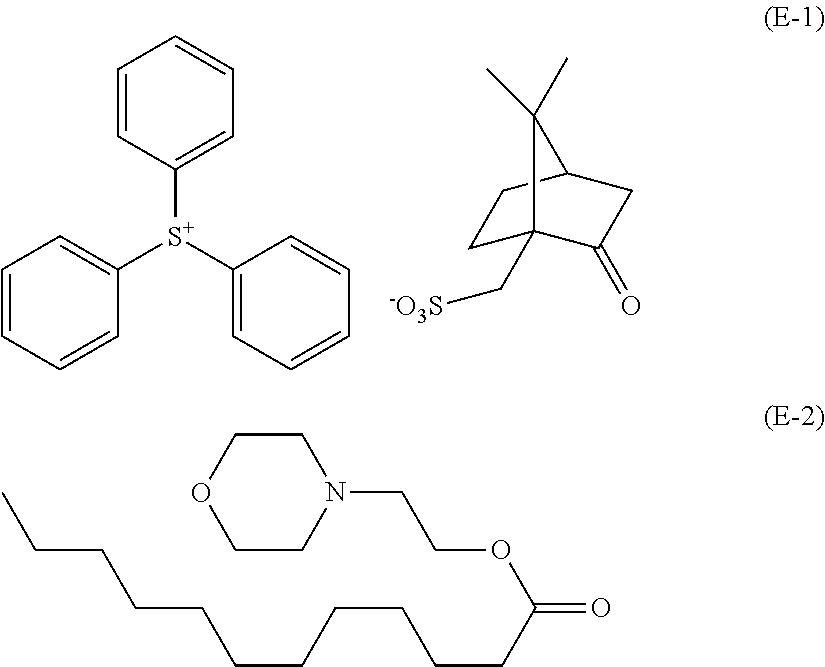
C1=CC([S+](C2=CC=CC=C2)C2=CC=CC=C2)=CC=C1.C1C2(C[-O3S])C(=O)CC(C1)C2(C)C.C1COCCN1CCOC(=O)CCCCCCCCCCC
